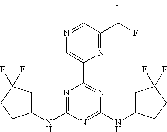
N1=C(NC2CC(F)(F)CC2)N=C(NC2CC(F)(F)CC2)N=C1C1=CN=CC(C(F)F)=N1
